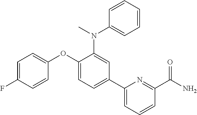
C1=C(F)C=CC(OC2=CC=C(C3=CC=CC(C(N)=O)=N3)C=C2N(C)C2=CC=CC=C2)=C1
